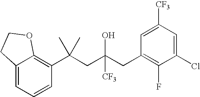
C1=CC(C(CC(CC2=C(F)C(Cl)=CC([CF3])=C2)([CF3])O)(C)C)=C2C(=C1)CCO2
